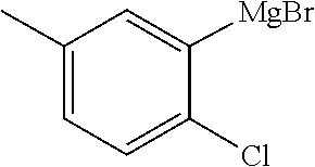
C1=C([MgBr])C(Cl)=CC=C1C
